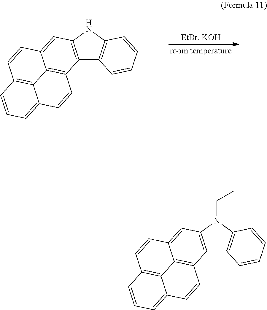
C12=C(NC3=C1C=CC=C3)C=C1C3=C2C=CC2=CC=CC(=C32)C=C1.C12=C(N(CC)C3=C1C=CC=C3)C=C1C3=C2C=CC2=CC=CC(=C32)C=C1
